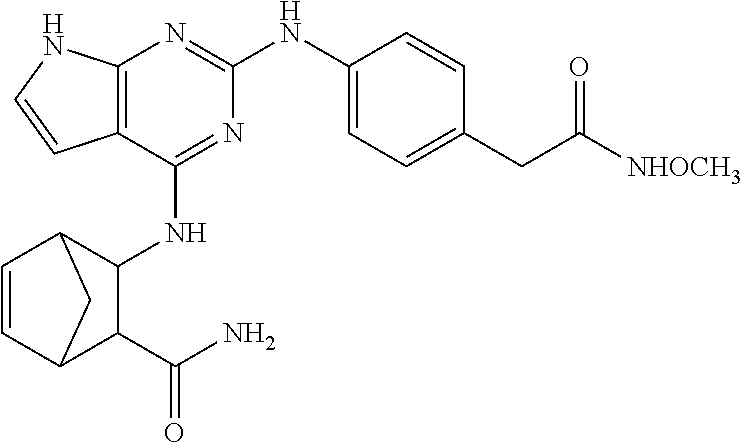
C12=C(C(NC3C4C=CC(C3C(N)=O)C4)=NC(NC3=CC=C(CC([NHOCH3])=O)C=C3)=N1)C=CN2
